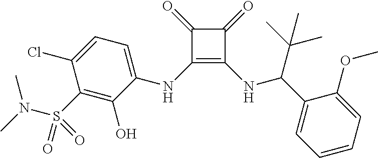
C1(=O)C(=O)C(NC2=CC=C(Cl)C(S(=O)(N(C)C)=O)=C2O)=C1NC(C1=CC=CC=C1OC)C(C)(C)C
